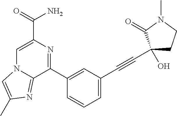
C1=C(C(=O)N)N=C(C2=CC(C#CC3(O)CCN(C)C3=O)=CC=C2)C2=NC(C)=CN12
